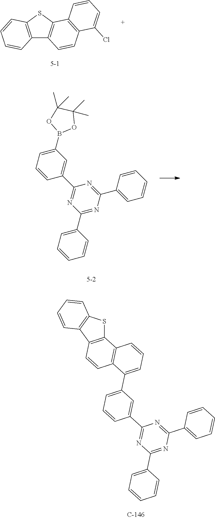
C1(C2=CC=CC=C2)=NC(C2=CC=CC=C2)=NC(C2=CC(C3=CC=CC4=C3C=CC3=C4SC4=C3C=CC=C4)=CC=C2)=N1.C12=C(SC3=C1C=CC1=C3C=CC=C1Cl)C=CC=C2.C1(C2=CC=CC=C2)=NC(C2=CC=CC=C2)=NC(C2=CC(B3OC(C)(C)C(C)(C)O3)=CC=C2)=N1
